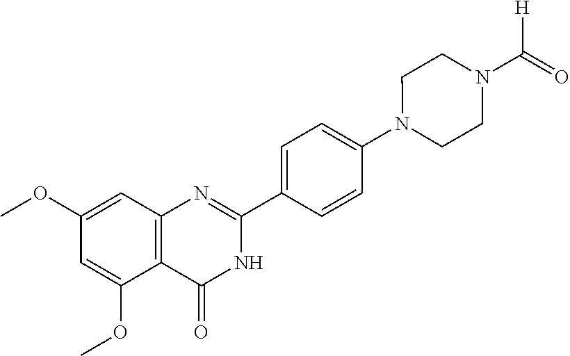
C12=C(C=C(OC)C=C1OC)N=C(C1=CC=C(N3CCN(C(=O)[H])CC3)C=C1)NC2=O
